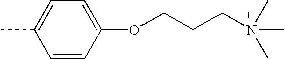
C1=CC(OCCCN(C)(C)C)=CC=C1C
